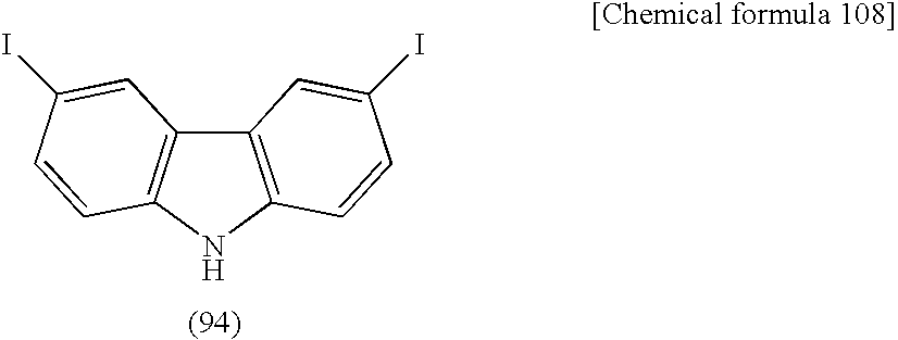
C12=C(NC3=C1C=C(I)C=C3)C=CC(I)=C2
